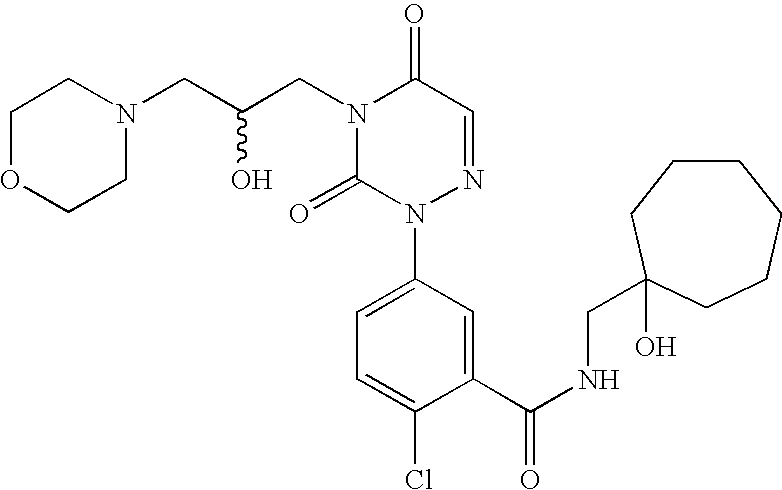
C(C(CN1C(=O)N(C2=CC=C(Cl)C(C(NCC3(O)CCCCCC3)=O)=C2)N=CC1=O)O)N1CCOCC1
